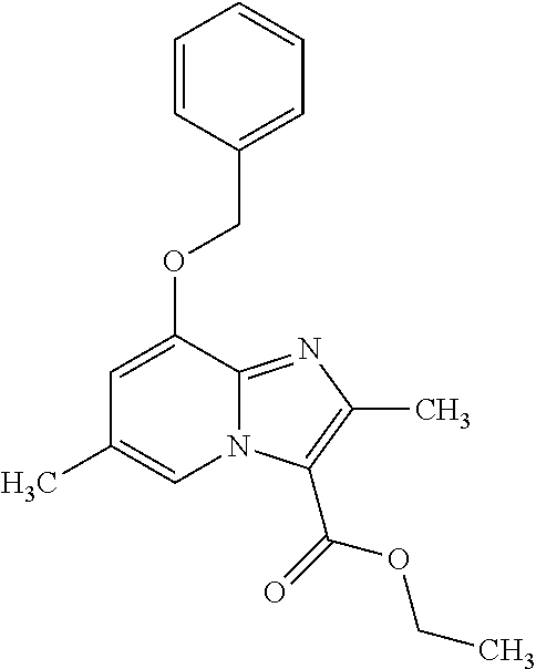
C1=CC(COC2=CC(C)=CN3C2=NC(C)=C3C(=O)OCC)=CC=C1
